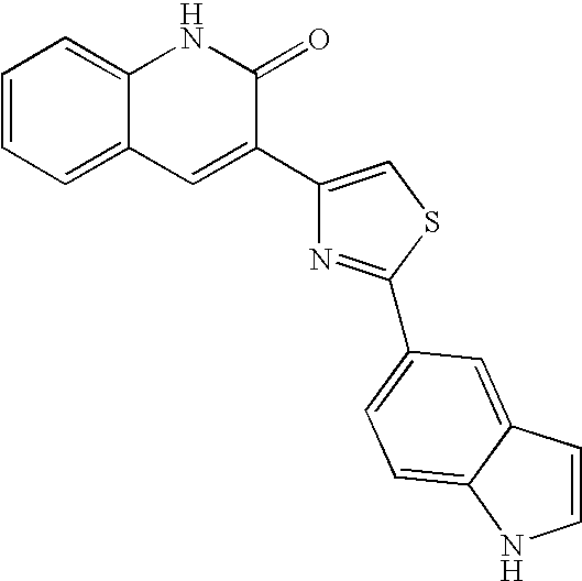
C1=CC=C2C(=C1)NC(=O)C(C1=CSC(C3=CC=C4C(=C3)C=CN4)=N1)=C2
